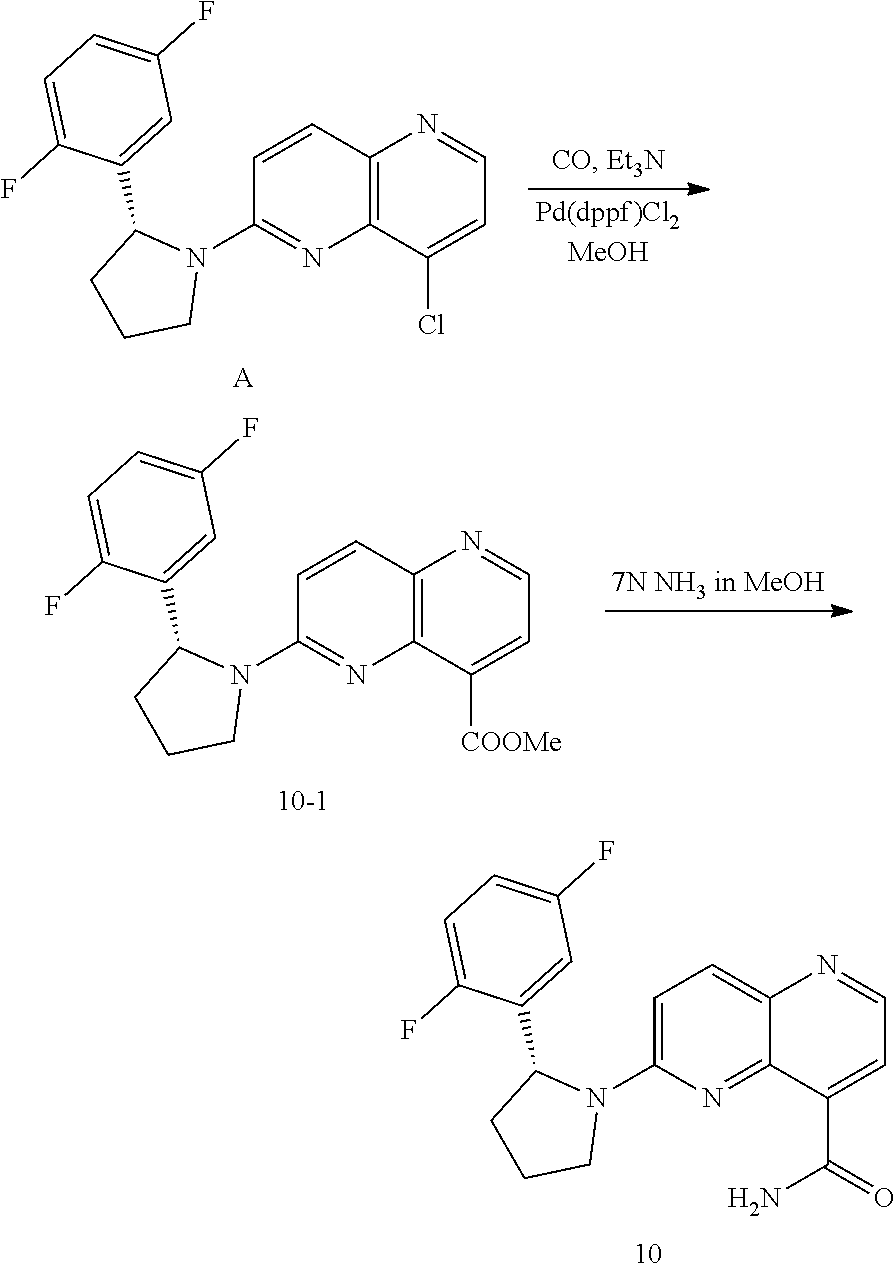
C1=C(F)C=C(C2CCCN2C2=CC=C3N=CC=C(C(=O)N)C3=N2)C(F)=C1.C1=C(F)C=C(C2CCCN2C2=NC3=C(N=CC=C3Cl)C=C2)C(F)=C1.[A].C1=C(F)C=C(C2CCCN2C2=NC3=C(N=CC=C3[COOMe])C=C2)C(F)=C1.[10-1]
